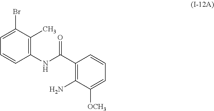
C1=C(Br)C(C)=C(NC(C2=C(N)C([OCH3])=CC=C2)=O)C=C1
